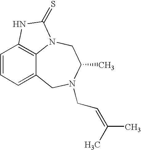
C1=CC=C2C3=C1NC(=S)N3CC(C)N(CC=C(C)C)C2
